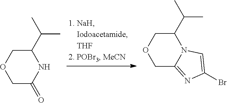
C1C(=O)NC(C(C)C)CO1.C1C2=NC(Br)=CN2C(C(C)C)CO1
